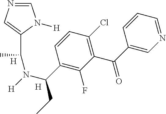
[H].N1=CC=CC(C(=O)C2=C(Cl)C=CC(C(N(C(C)C3=CN=CN3[H])[H])CC)=C2F)=C1.[H]
